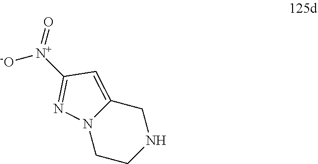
O=[N+](C1=NN2C(=C1)CNCC2)[-O]
